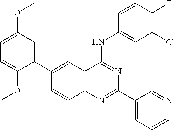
C1(C2=CC(OC)=CC=C2OC)=CC2=C(C=C1)N=C(C1=CC=CN=C1)N=C2NC1=CC(Cl)=C(F)C=C1
